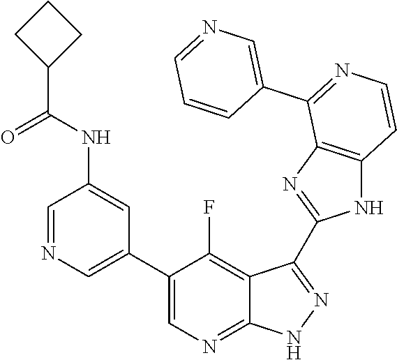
C1=NC=C(C2=CN=C3C(=C2F)C(C2=NC4=C(N2)C=CN=C4C2=CN=CC=C2)=N[N H]3)C=C1NC(C1CCC1)=O
